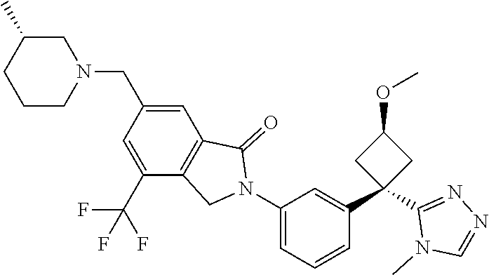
C1CN(CC2=CC3=C(C(C(F)(F)F)=C2)CN(C2=CC=CC(C4(C5=NN=CN5C)CC(OC)C4)=C2)C3=O)CC(C)C1
